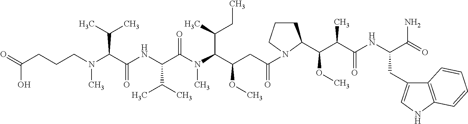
C(CCCN(C(C(NC(C(N(C(C(CC(=O)N1CCCC1C(C(C(NC(C(=O)N)CC1=CNC2=C1C=CC=C2)=O)C)OC)OC)C(C)CC)C)=O)C(C)C)=O)C(C)C)C)(O)=O
